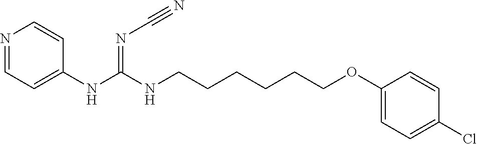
C1(NC(NCCCCCCOC2=CC=C(Cl)C=C2)=NC#N)=CC=NC=C1
